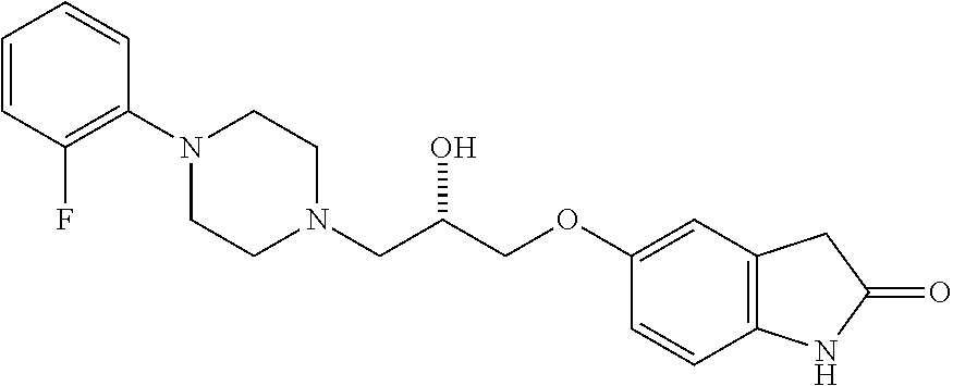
C1=CC(F)=C(N2CCN(CC(COC3=CC4=C(C=C3)NC(=O)C4)O)CC2)C=C1
